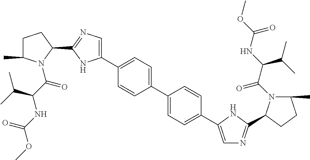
C1(C2=CN=C(C3CCC(C)N3C(=O)C(C(C)C)NC(OC)=O)N2)=CC=C(C2=CC=C(C3=CN=C(C4N(C(C(NC(OC)=O)C(C)C)=O)C(C)CC4)N3)C=C2)C=C1
